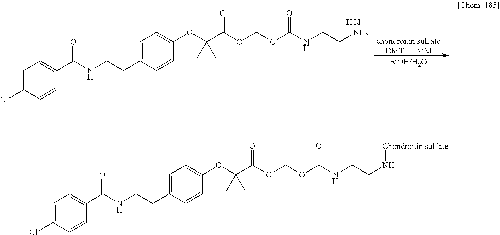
[DMT][MM].O(COC(NCCN)=O)C(C(C)(C)OC1=CC=C(CCNC(C2=CC=C(Cl)C=C2)=O)C=C1)=O.Cl.O(COC(NCCN[Chondroitin sulfate])=O)C(C(C)(C)OC1=CC=C(CCNC(C2=CC=C(Cl)C=C2)=O)C=C1)=O
